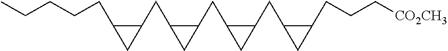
C1(CC2C(CC3C(CC4C(CCC[CO2CH3])C4)C3)C2)C(CCCCC)C1
